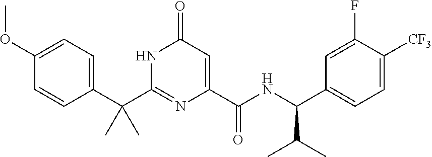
C(C1=CC=C(OC)C=C1)(C1=NC(C(NC(C2=CC=C([CF3])C(F)=C2)C(C)C)=O)=CC(=O)N1)(C)C
